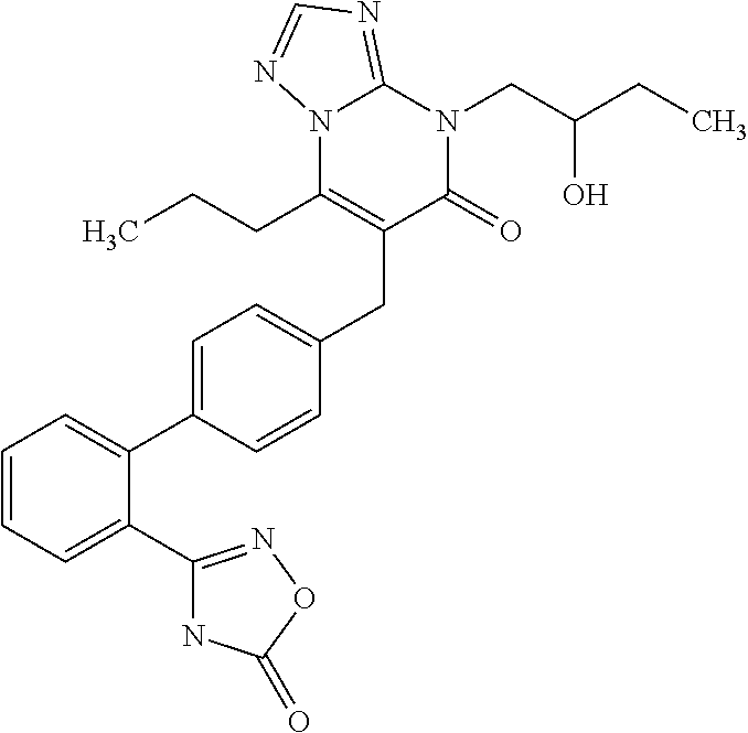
C1=CC=C(C2=NOC(=O)N2)C(C2=CC=C(CC3=C(CCC)N4C(=NC=N4)N(CC(CC)O)C3=O)C=C2)=C1
